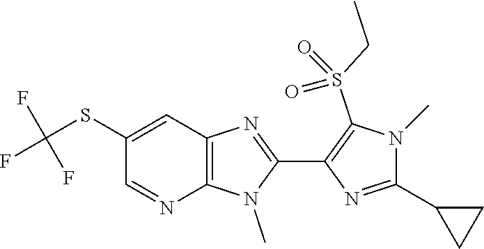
C12=C(C=C(SC(F)(F)F)C=N1)N=C(C1=C(S(CC)(=O)=O)N(C)C(C3CC3)=N1)N2C
